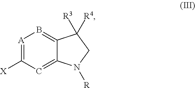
[A]1=C([X])C=C2C(=B1)C([R4])([R3])CN2[R]
